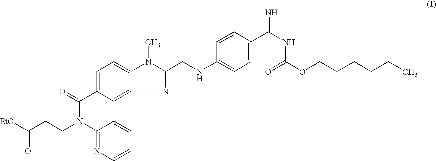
C1(N(CCC([EtO])=O)C(C2=CC=C3C(=C2)N=C(CNC2=CC=C(C(NC(=O)OCCCCCC)=N)C=C2)N3C)=O)=NC=CC=C1
